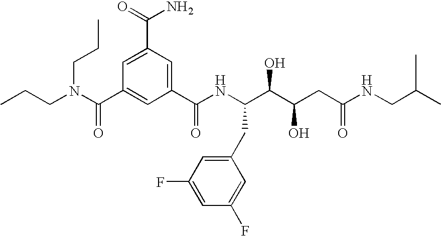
CCCN(C(C1=CC(C(NC(C(C(CC(NCC(C)C)=O)O)O)CC2=CC(F)=CC(F)=C2)=O)=CC(C(=O)N)=C1)=O)CCC
